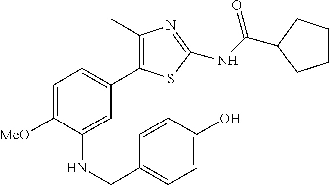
C1=C([MeO])C(NCC2=CC=C(O)C=C2)=CC(C2=C(C)N=C(NC(=O)C3CCCC3)S2)=C1
